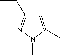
C1=C(C)N(C)N=C1CC
